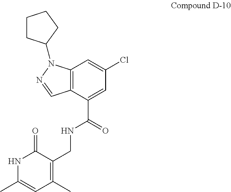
N1C(C)=CC(C)=C(CNC(C2=CC(Cl)=CC3=C2C=NN3C2CCCC2)=O)C1=O
